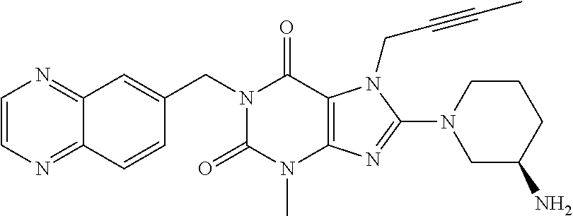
C12=NC=CN=C1C=CC(CN1C(=O)N(C)C3=C(C1=O)N(CC#CC)C(N1CC(N)CCC1)=N3)=C2
